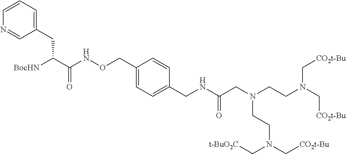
N1=CC(CC(C(NOCC2=CC=C(CNC(CN(CCN(C[CO2t-Bu])C[CO2t-Bu])CCN(C[CO2t-Bu])C[t-BuO2C])=O)C=C2)=O)[BocHN])=CC=C1
